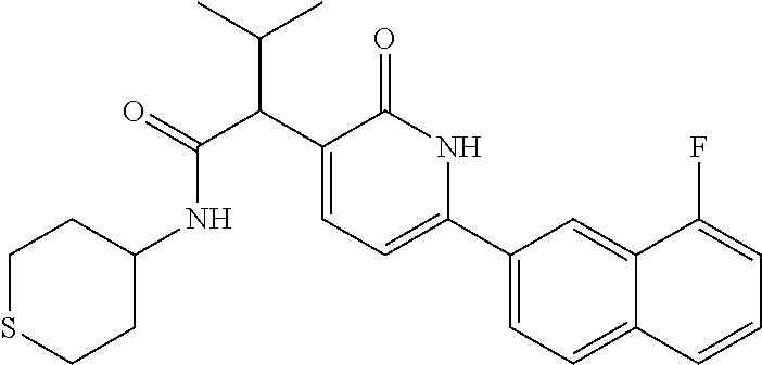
C(C(C(C)C)C1=CC=C(C2=CC=C3C(=C2)C(F)=CC=C3)NC1=O)(NC1CCSCC1)=O
